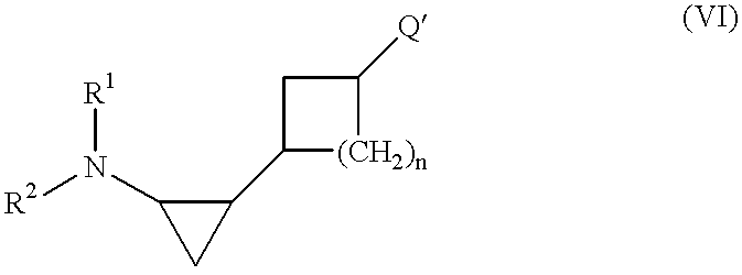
C1C(C2C(N([R2])[R1])C2)[(CH2)n]C1[Q]
